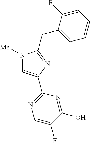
[Me]N1C=C(C2=NC=C(F)C(O)=N2)N=C1CC1=CC=CC=C1F
